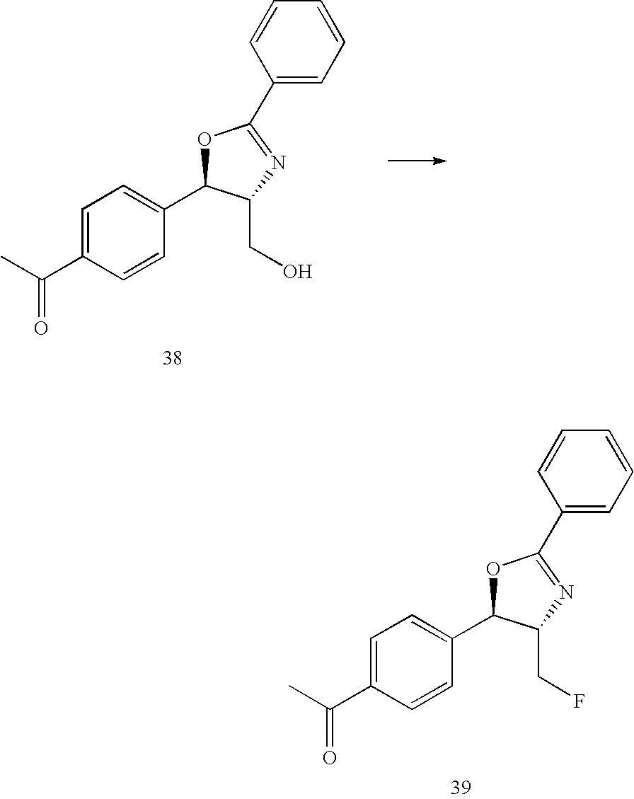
C1=C(C(C)=O)C=CC(C2OC(C3=CC=CC=C3)=NC2CO)=C1.C1=C(C(C)=O)C=CC(C2OC(C3=CC=CC=C3)=NC2CF)=C1
